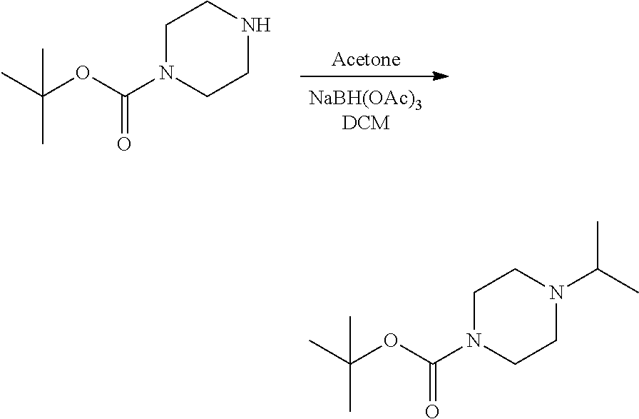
[Acetone].C1N(C(OC(C)(C)C)=O)CCNC1.C1N(C(OC(C)(C)C)=O)CCN(C(C)C)C1
